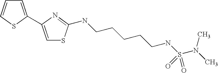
C1=C(C2=CSC(NCCCCCNS(N(C)C)(=O)=O)=N2)SC=C1
